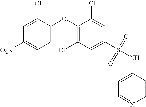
O(C1=C(Cl)C=C(S(NC2=CC=NC=C2)(=O)=O)C=C1Cl)C1=CC=C([O2N])C=C1Cl
